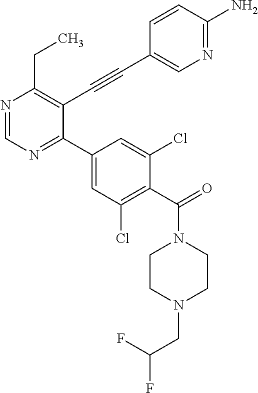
N1=CN=C(C2=CC(Cl)=C(C(N3CCN(CC(F)F)CC3)=O)C(Cl)=C2)C(C#CC2=CN=C(N)C=C2)=C1CC
